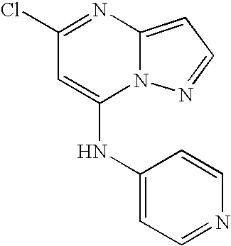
C1(Cl)=NC2=CC=NN2C(NC2=CC=NC=C2)=C1
